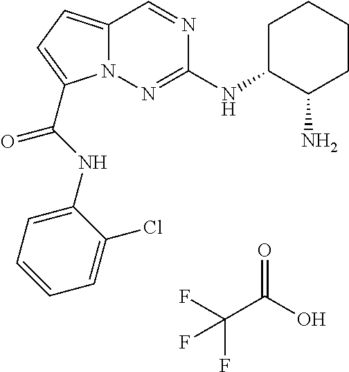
O=C(O)C(F)(F)F.N1=CC2=CC=C(C(NC3=CC=CC=C3Cl)=O)N2N=C1NC1C(N)CCCC1
